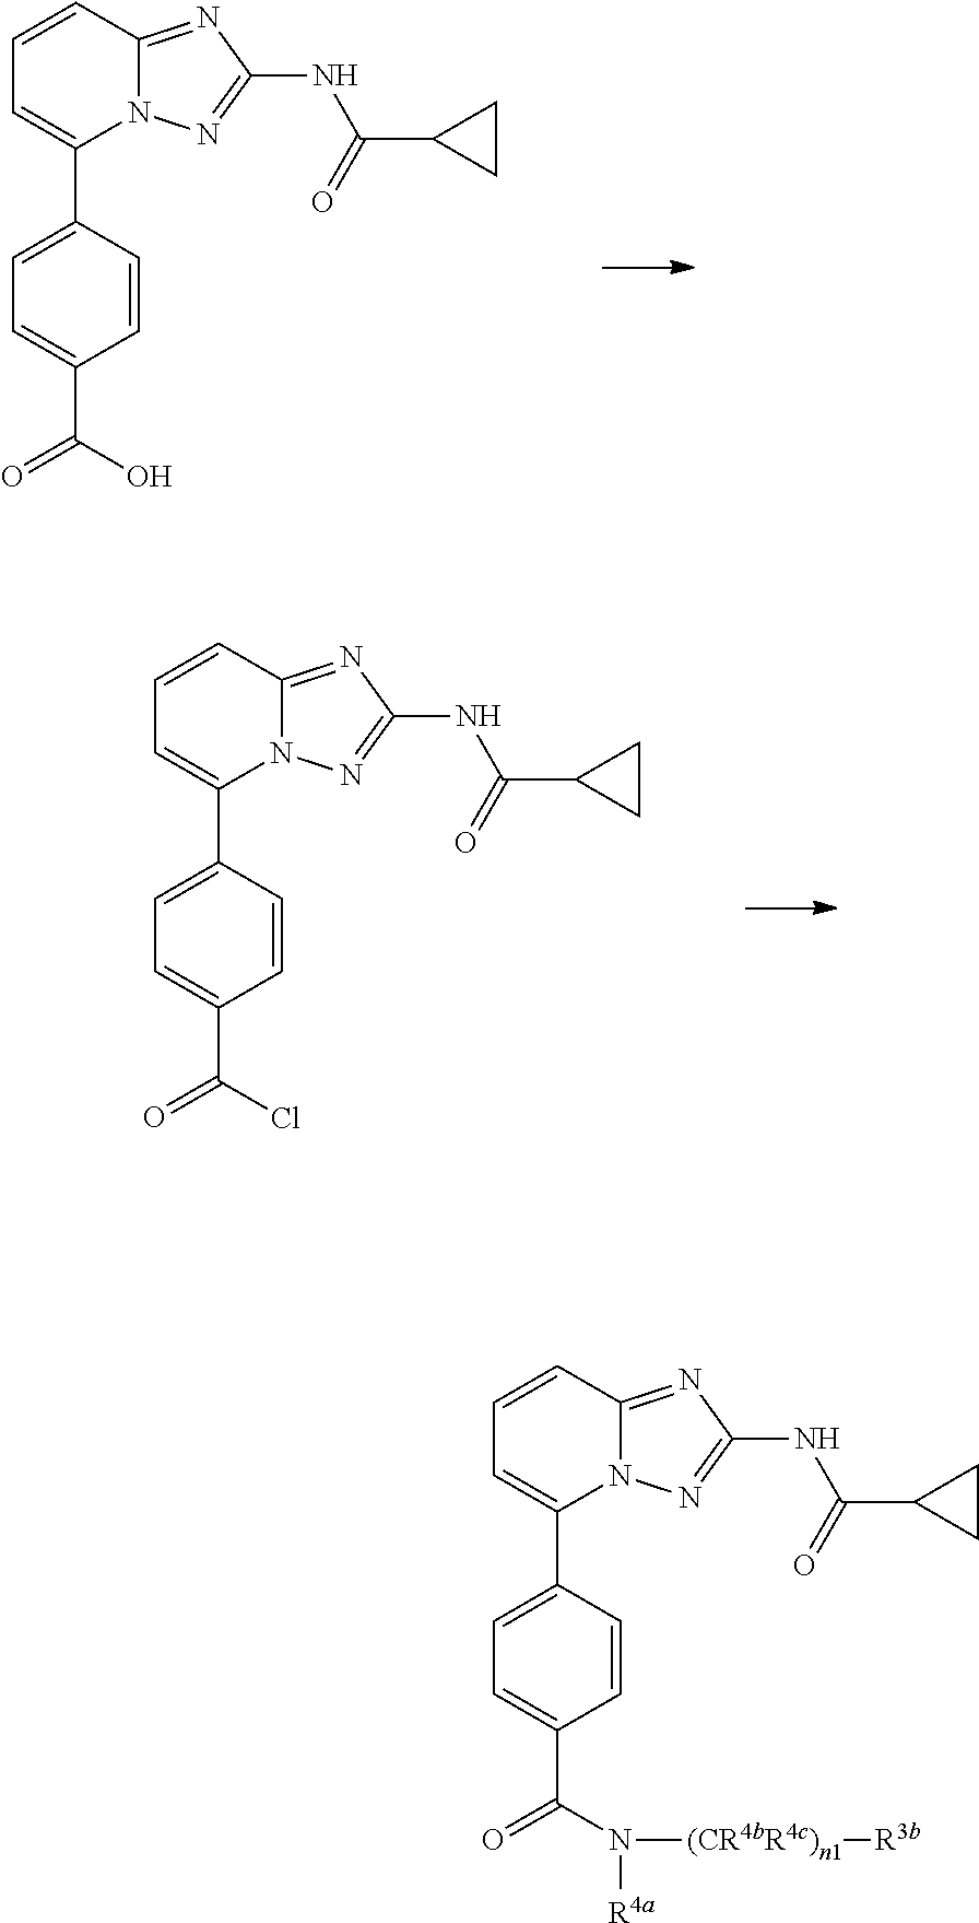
C1=CC2=NC(NC(C3CC3)=O)=NN2C(C2=CC=C(C(=O)O)C=C2)=C1.C1=CC2=NC(NC(C3CC3)=O)=NN2C(C2=CC=C(C(=O)Cl)C=C2)=C1.C1=CC2=NC(NC(C3CC3)=O)=NN2C(C2=CC=C(C(=O)N([R4a])[(CR4bR4c)n1][R3b])C=C2)=C1
